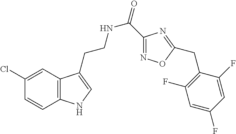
C12=C(C=C(Cl)C=C1)C(CCNC(=O)C1=NOC(CC3=C(F)C=C(F)C=C3F)=N1)=CN2
